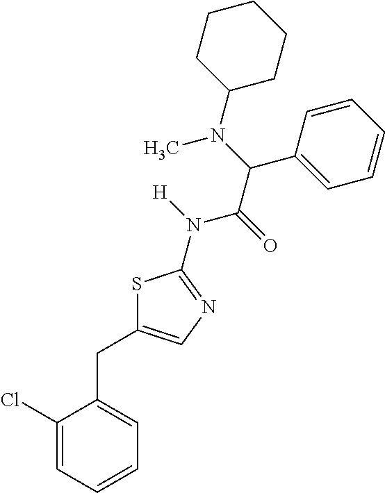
C1(Cl)=CC=CC=C1CC1=CN=C(N([H])C(=O)C(C2=CC=CC=C2)N(C)C2CCCCC2)S1
